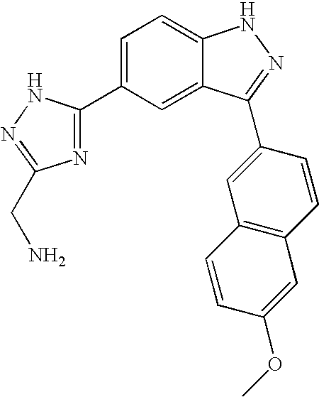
C1=C(C2=NC(CN)=NN2)C=C2C(=C1)NN=C2C1=CC2=C(C=C1)C=C(OC)C=C2
